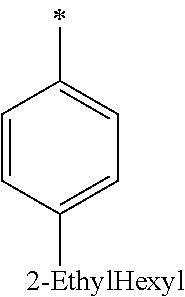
C1(C)=CC=C([2-EthylHexyl])C=C1
